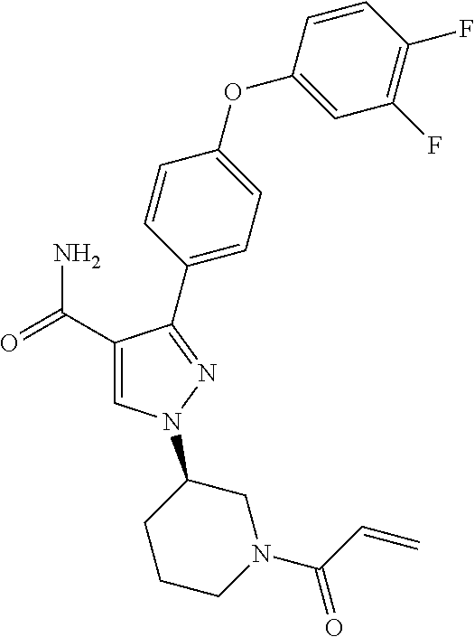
C1(C(=O)N)=CN(C2CCCN(C(=O)C=C)C2)N=C1C1=CC=C(OC2=CC(F)=C(F)C=C2)C=C1
